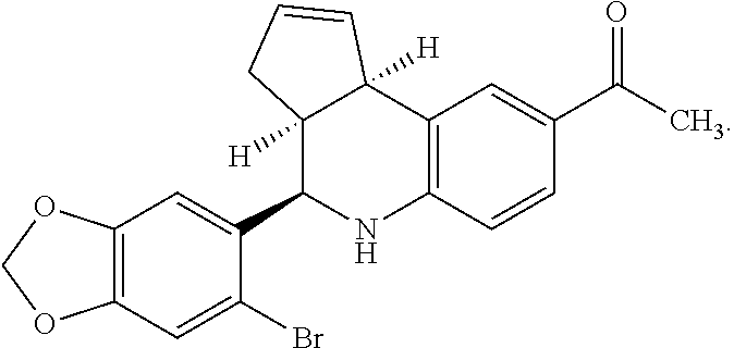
C12=C(C=C(Br)C(C3NC4=C(C5([H])C3([H])CC=C5)C=C(C(C)=O)C=C4)=C1)OCO2
